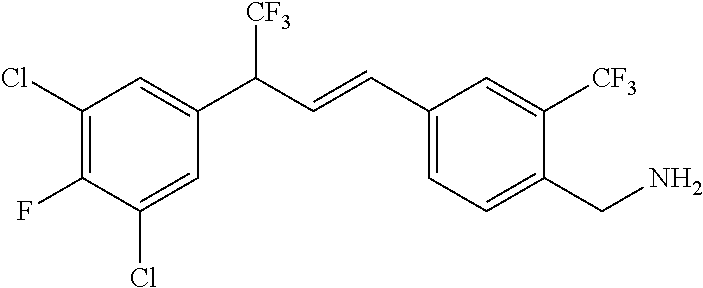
C1(CN)=CC=C(C=CC(C2=CC(Cl)=C(F)C(Cl)=C2)[CF3])C=C1[CF3]
